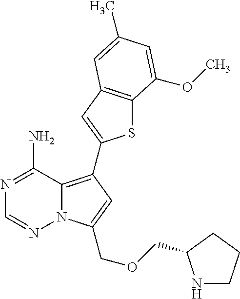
C12=C(C3=CC4=C(S3)C(OC)=CC(C)=C4)C=C(COCC3NCCC3)N1N=CN=C2N
